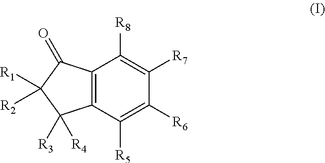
C12=C(C([R5])=C([R6])C([R7])=C1[R8])C([R4])([R3])C([R1])([R2])C2=O
